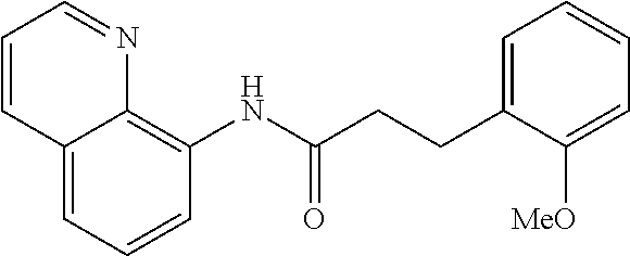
C1=CC=C2C(=C1NC(CCC1=CC=CC=C1[MeO])=O)N=CC=C2
